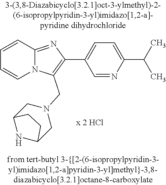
C1=CC2=NC(C3=CC=C(C(C)C)N=C3)=C(CN3CC4NC(C3)CC4)N2C=C1
